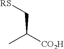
[RS]CC([CO2H])C
